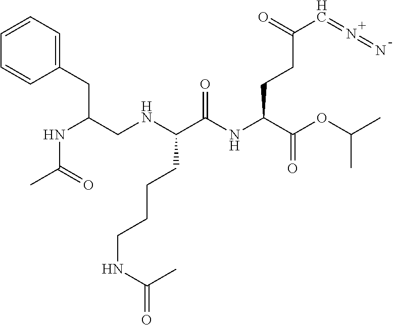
C(CCC(NC(C(NCC(NC(C)=O)CC1=CC=CC=C1)CCCCNC(C)=O)=O)C(=O)OC(C)C)(=O)C=N=N
